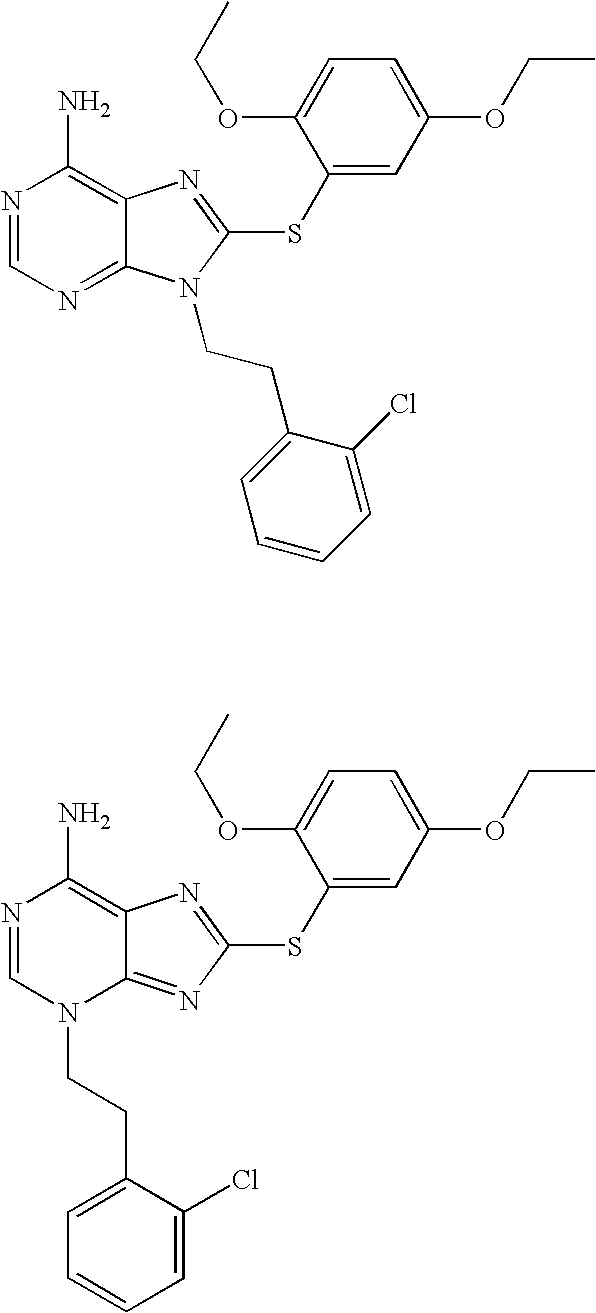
N1=CN=C2C(=C1N)N=C(SC1=CC(OCC)=CC=C1OCC)N2CCC1=CC=CC=C1Cl.N1=CN(CCC2=CC=CC=C2Cl)C2=NC(SC3=CC(OCC)=CC=C3OCC)=NC2=C1N
